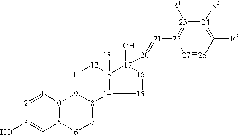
[2]1=[1][10]2=[5](C=[3]1O)[6][7][8]1[9]2[11][12][13]2([18])[14]1[15][16][17]2(O)[20]=[21][22]1=[23]([R1])[24]([R2])=C([R3])[26]=[27]1
